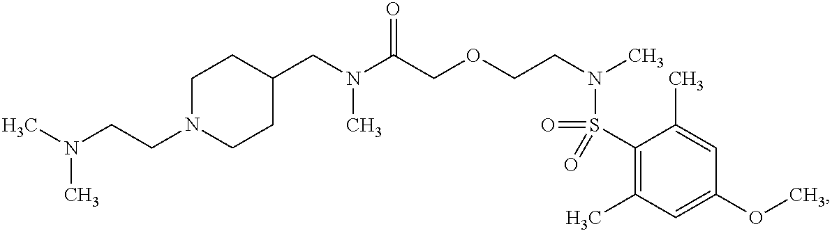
C1(CN(C(COCCN(C)S(=O)(=O)C2=C(C)C=C(OC)C=C2C)=O)C)CCN(CCN(C)C)CC1
